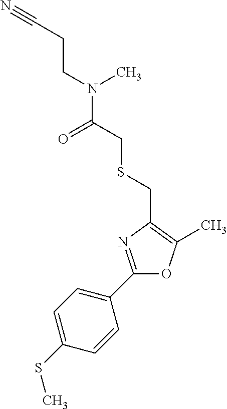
C1(C2=CC=C(SC)C=C2)=NC(CSCC(N(C)CCC#N)=O)=C(C)O1
